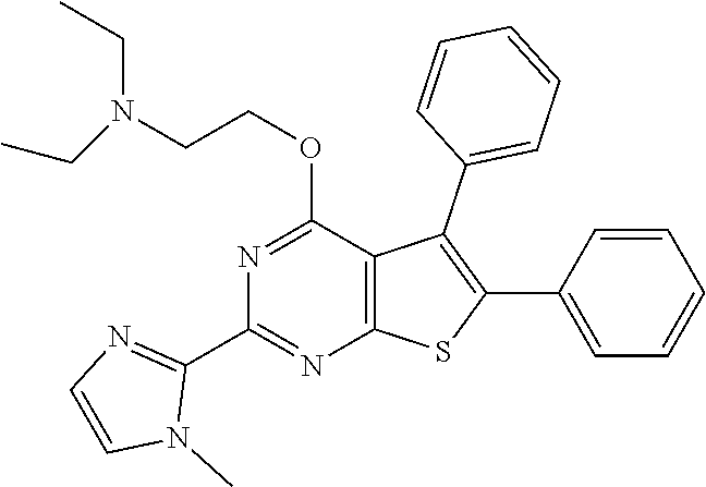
C12=C(C(OCCN(CC)CC)=NC(C3=NC=CN3C)=N1)C(C1=CC=CC=C1)=C(C1=CC=CC=C1)S2
